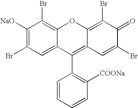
C1([NaO])=C(Br)C=C2C(=C1Br)OC1=C(Br)C(=O)C(Br)=CC1=C2C1=C([COONa])C=CC=C1
